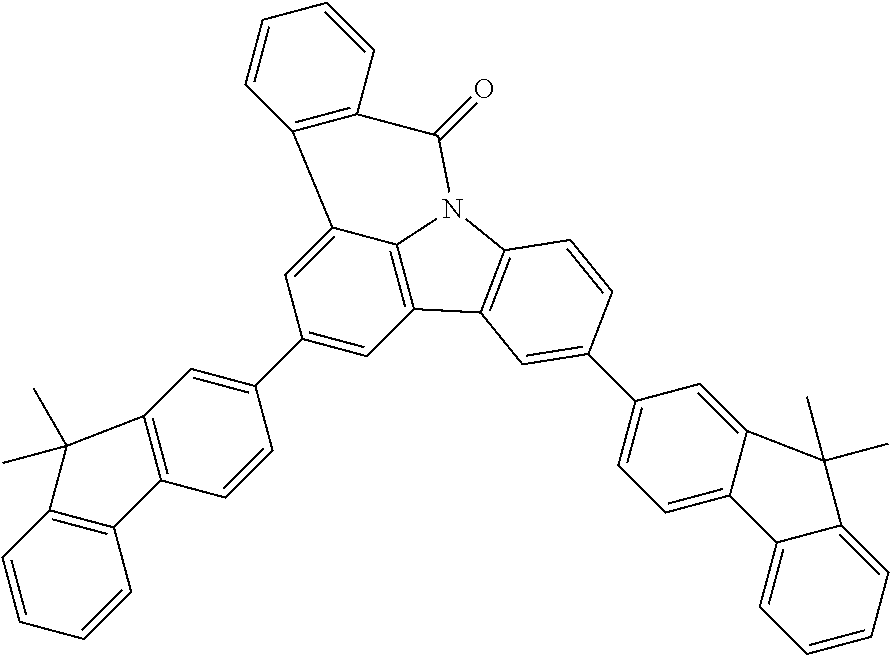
C1(C2=CC3=C(C=C2)C2=C(C=CC=C2)C3(C)C)=CC2=C3C(=C1)C1=C(C(=O)N3C3=C2C=C(C2=CC=C4C(=C2)C(C)(C)C2=CC=CC=C42)C=C3)C=CC=C1
